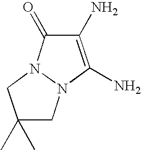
C1(N)=C(N)N2N(C1=O)CC(C)(C)C2
